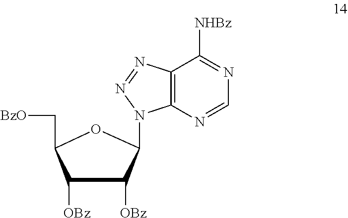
C1([OBz])C([OBz])C(N2C3=C(C([NHBz])=NC=N3)N=N2)OC1C[BzO]
